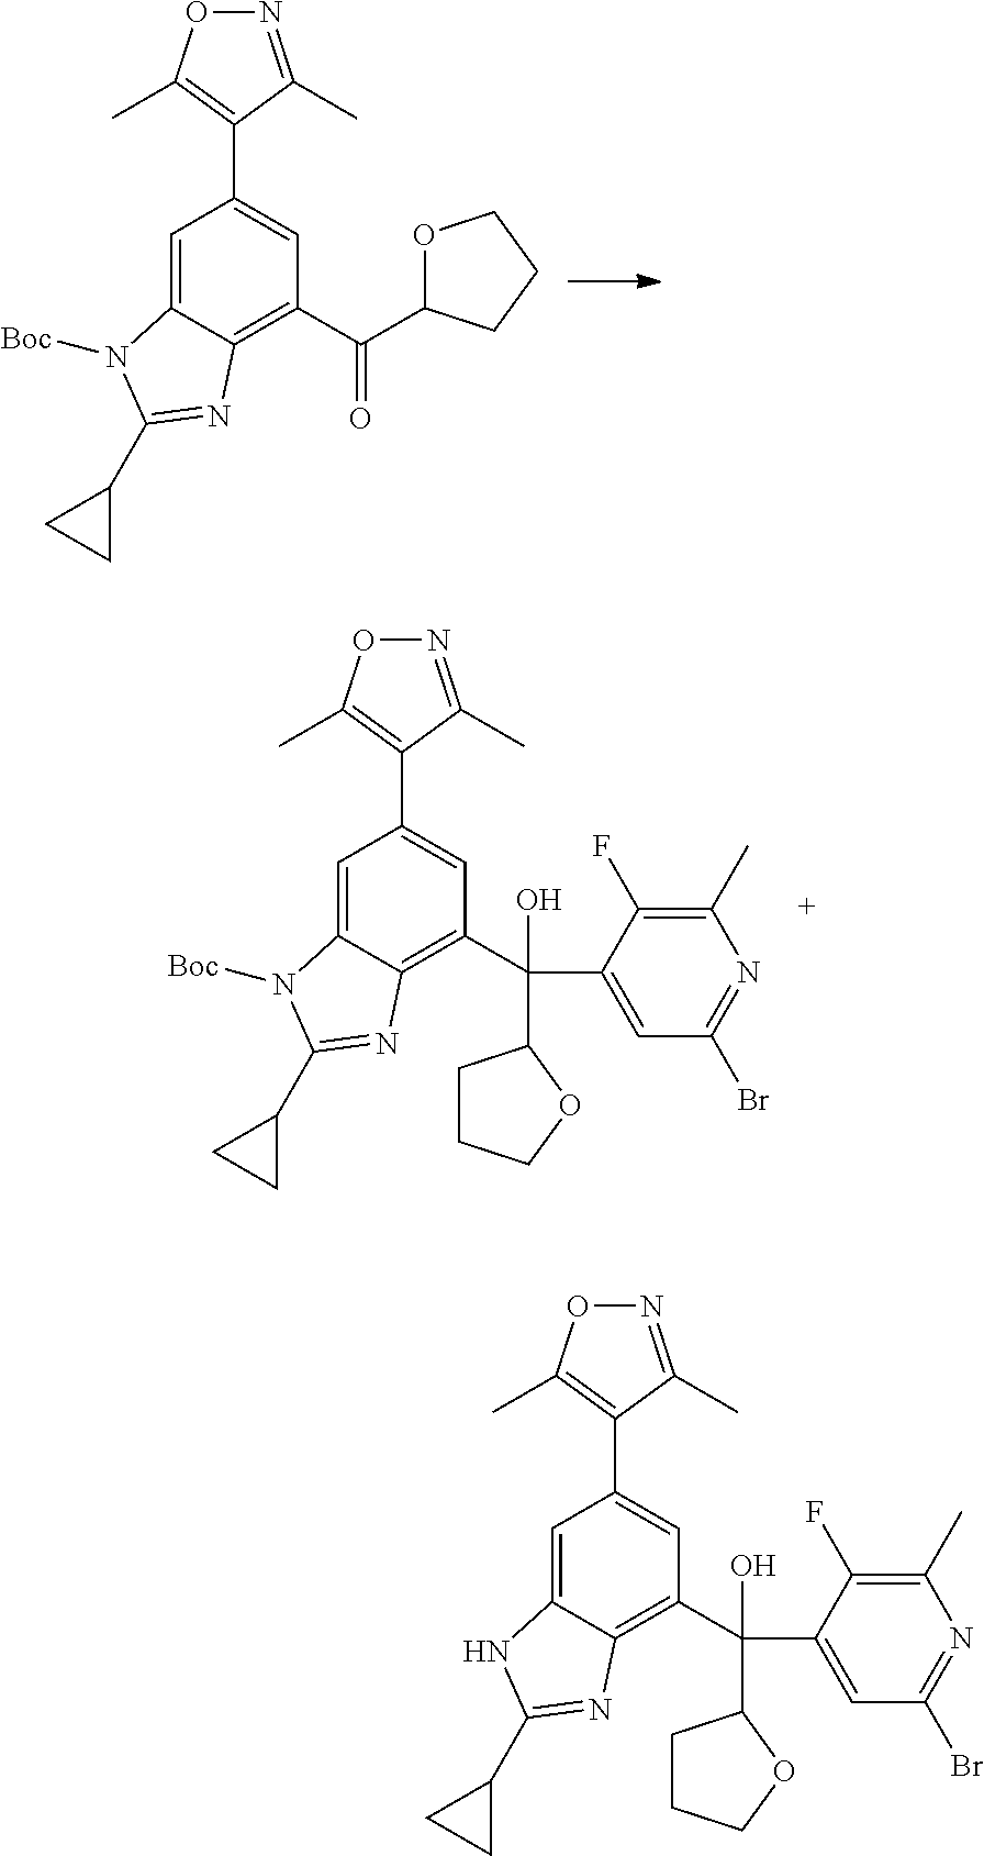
C1=C2C(=C(C(C3OCCC3)=O)C=C1C1=C(C)ON=C1C)N=C(C1CC1)N2[Boc].C1=C2C(=C(C(O)(C3CCCO3)C3=CC(Br)=NC(C)=C3F)C=C1C1=C(C)ON=C1C)N=C(C1CC1)N2[Boc].C1=C2C(=C(C(O)(C3CCCO3)C3=CC(Br)=NC(C)=C3F)C=C1C1=C(C)ON=C1C)N=C(C1CC1)N2
